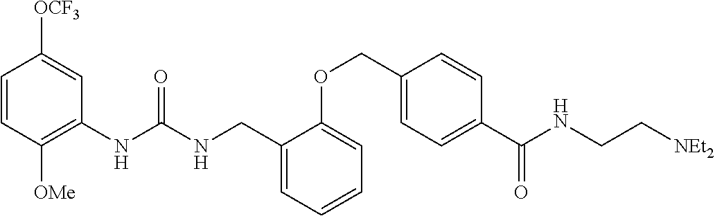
C1=CC([OMe])=C(NC(NCC2=CC=CC=C2OCC2=CC=C(C(NCC[NEt2])=O)C=C2)=O)C=C1[OCF3]
